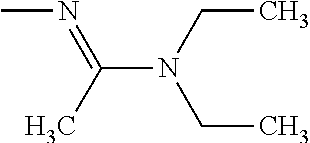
CN=C(N(CC)CC)C
